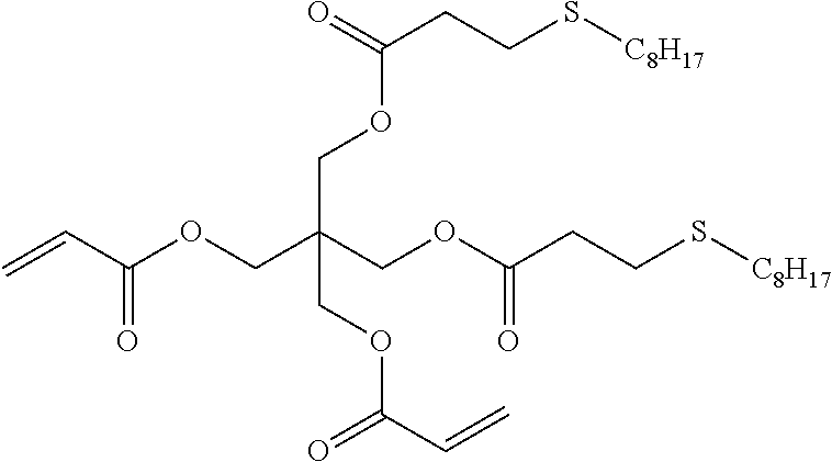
C=CC(OCC(COC(CCS[C8H17])=O)(COC(CCS[C8H17])=O)COC(C=C)=O)=O
